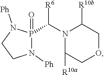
N1(C([R6])P2(=O)N([Ph])CCN2[Ph])C([R10a])COCC1[R10b]
